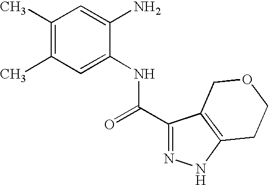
C1(C)=C(C)C=C(NC(=O)C2=NNC3=C2COCC3)C(N)=C1
